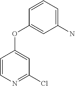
C1=CN=C(Cl)C=C1OC1=CC(N)=CC=C1
